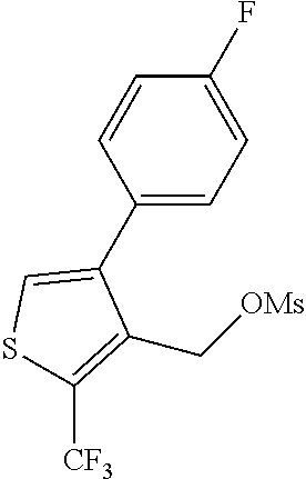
C1(C2=CSC([CF3])=C2C[OMs])=CC=C(F)C=C1
